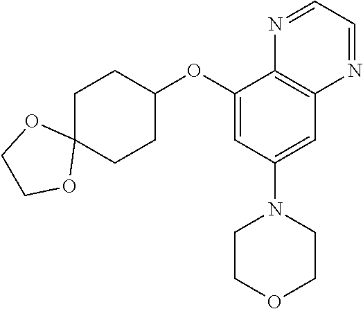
C1(OC2CCC3(CC2)OCCO3)=CC(N2CCOCC2)=CC2=C1N=CC=N2
